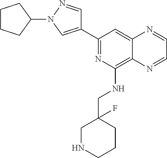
C1(C2=NC(NCC3(F)CNCCC3)=C3C(=C2)N=CC=N3)=CN(C2CCCC2)N=C1
